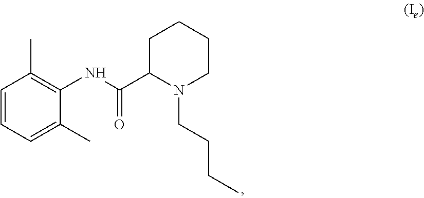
C1=CC=C(C)C(NC(C2N(CCCC)CCCC2)=O)=C1C
